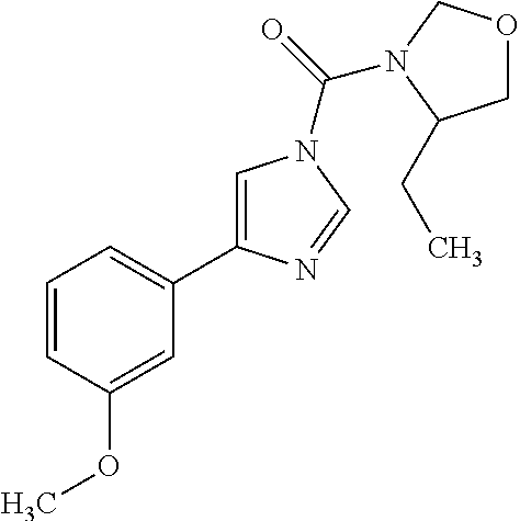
C1=CC(OC)=CC(C2=CN(C(=O)N3COCC3CC)C=N2)=C1
